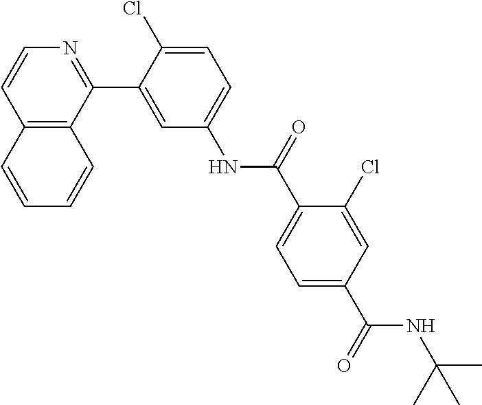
C12=C(C(C3=CC(NC(C4=CC=C(C(NC(C)(C)C)=O)C=C4Cl)=O)=CC=C3Cl)=NC=C1)C=CC=C2
